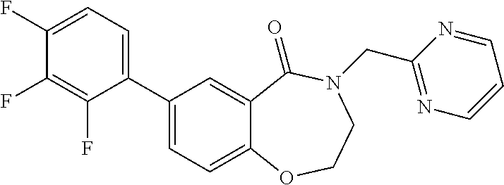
C1(C2=CC=C(F)C(F)=C2F)=CC=C2C(=C1)C(=O)N(CC1=NC=CC=N1)CCO2
